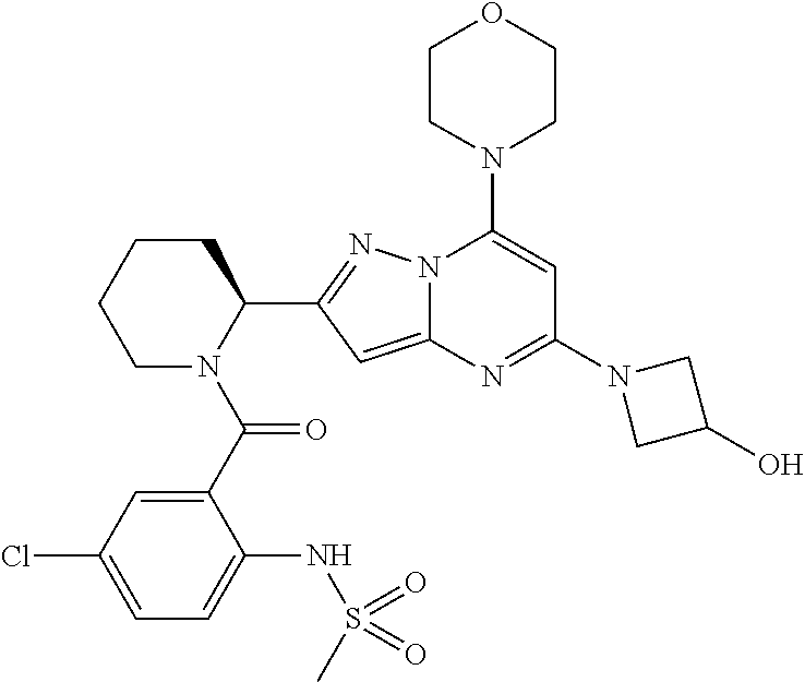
C1N(C(C2=CC(Cl)=CC=C2NS(C)(=O)=O)=O)C(C2=NN3C(=C2)N=C(N2CC(O)C2)C=C3N2CCOCC2)CCC1
